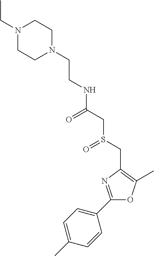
C(CN1CCN(CC)CC1)NC(CS(CC1=C(C)OC(C2=CC=C(C)C=C2)=N1)=O)=O
